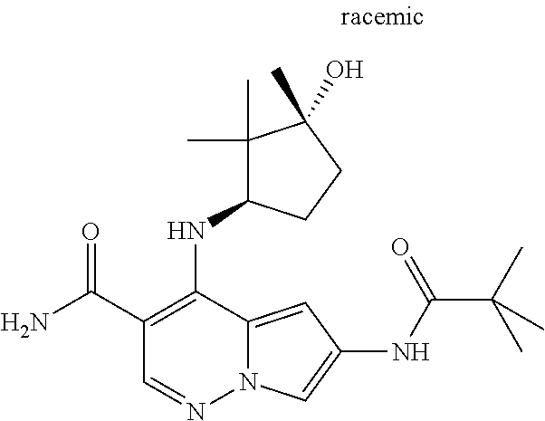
O=C(C1=C(NC2C(C)(C)C(C)(O)CC2)C2=CC(NC(C(C)(C)C)=O)=CN2N=C1)N
